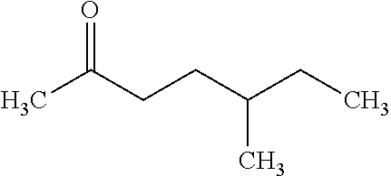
CC(CCC(CC)C)=O
